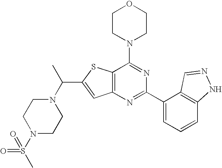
C1CN(C2=NC(C3=CC=CC4=C3C=NN4)=NC3=C2SC(C(N2CCN(S(C)(=O)=O)CC2)C)=C3)CCO1
